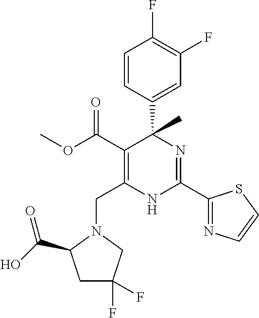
C(C1=C(C(OC)=O)C(C2=CC(F)=C(F)C=C2)(C)N=C(C2=NC=CS2)N1)N1CC(F)(F)CC1C(O)=O
